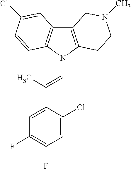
C12=C(N(C=C(C3=CC(F)=C(F)C=C3Cl)C)C3=C1C=C(Cl)C=C3)CCN(C)C2
